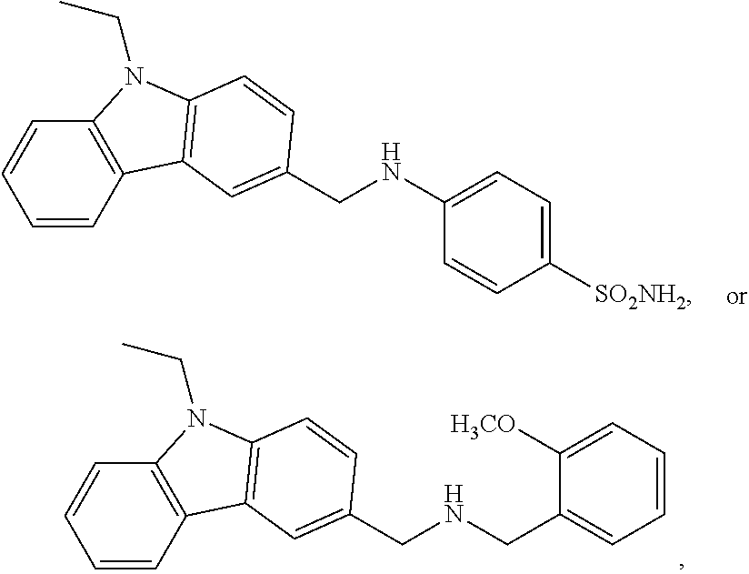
C1=CC2=C(C=C1)N(CC)C1=C2C=C(CNC2=CC=C([SO2NH2])C=C2)C=C1.C1=CC2=C(C=C1)N(CC)C1=C2C=C(CNCC2=CC=CC=C2[H3CO])C=C1
